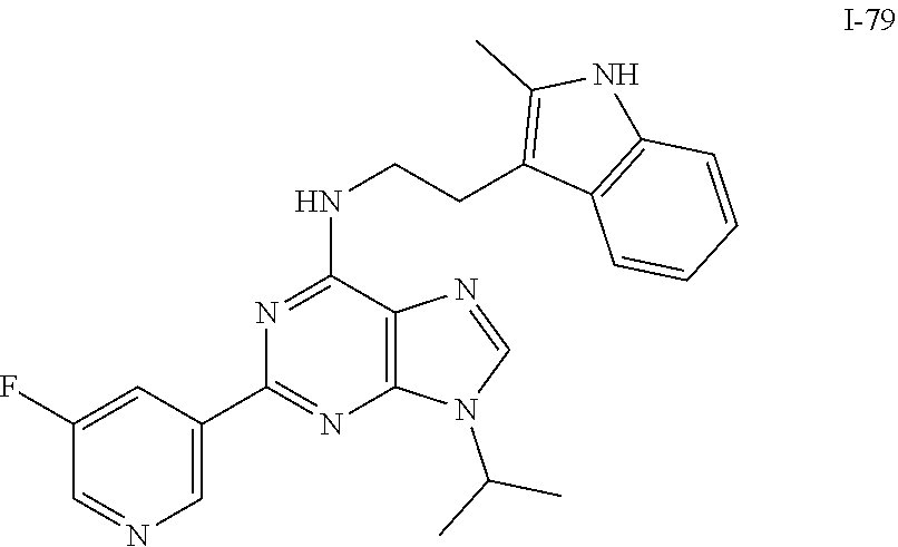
C1=C(C2=NC3=C(C(NCCC4=C(C)NC5=C4C=CC=C5)=N2)N=CN3C(C)C)C=C(F)C=N1
